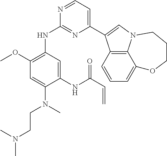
C1(C2=CN3C4=C2C=CC=C4OCCC3)=CC=NC(NC2=C(OC)C=C(N(C)CCN(C)C)C(NC(C=C)=O)=C2)=N1
